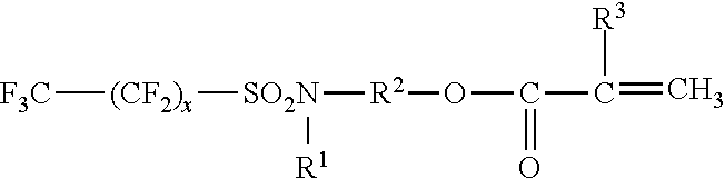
[F3C][(CF2)x][SO2N]([R1])[R2]OC(C(=C)[R3])=O
